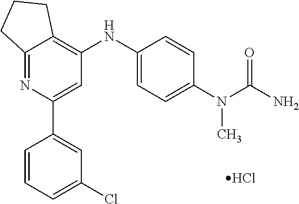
C1(NC2=C3C(=NC(C4=CC(Cl)=CC=C4)=C2)CCC3)=CC=C(N(C(N)=O)C)C=C1.Cl
